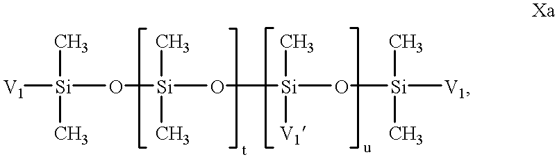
[V1][Si](O[Si](O[Si](C)([V1])O[Si](C)(C)[V1])(C)C)(C)C
